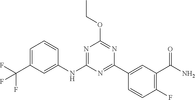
N1=C(C2=CC(C(N)=O)=C(F)C=C2)N=C(OCC)N=C1NC1=CC(C(F)(F)F)=CC=C1
